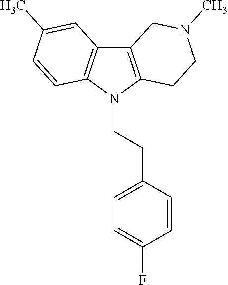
C12=C(N(CCC3=CC=C(F)C=C3)C3=C1C=C(C)C=C3)CCN(C)C2
